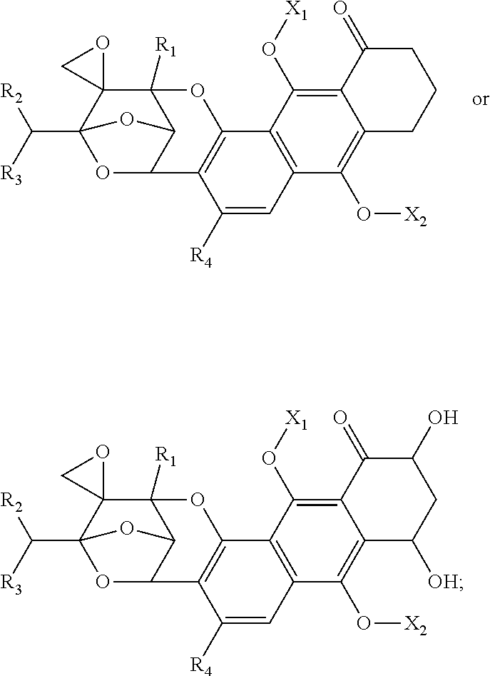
C12=C(C(O[X2])=C3C(=C1O[X1])C(=O)C(O)CC3[OH])C=C([R4])C1=C2OC2([R1])C3C1OC(C([R3])[R2])(C21OC1)O3.C12=C(C(O[X2])=C3C(=C1O[X1])C(=O)CCC3)C=C([R4])C1=C2OC2([R1])C3C1OC(C([R3])[R2])(C21OC1)O3
